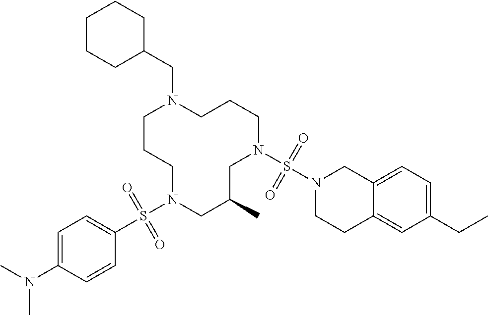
C1CCN(S(C2=CC=C(N(C)C)C=C2)(=O)=O)CC(C)CN(S(N2CCC3=CC(CC)=CC=C3C2)(=O)=O)CCCN1CC1CCCCC1
